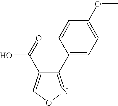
C1(C2=CC=C(OC)C=C2)=NOC=C1C(=O)O
